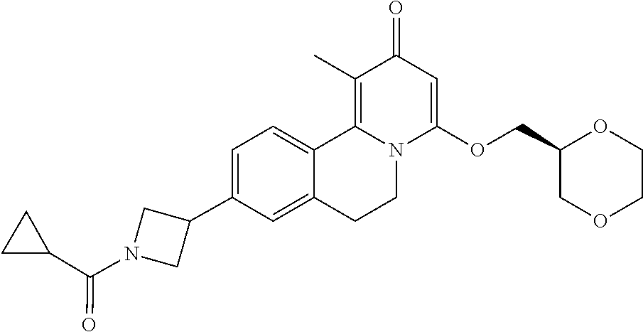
C1=C(C2CN(C(C3CC3)=O)C2)C=C2C(=C1)C1=C(C)C(=O)C=C(OCC3COCCO3)N1CC2
